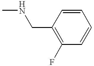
CNCC1=C(F)C=CC=C1
